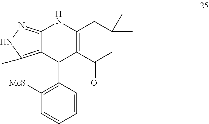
C12=NNC(C)=C1C(C1=C([MeS])C=CC=C1)C1=C(N2)CC(C)(C)CC1=O
